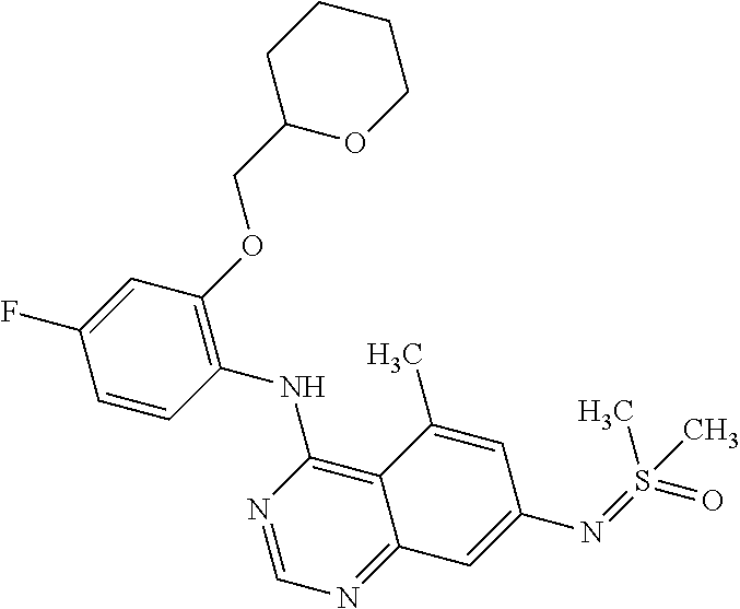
C1=CC(NC2=C3C(=NC=N2)C=C(N=S(=O)(C)C)C=C3C)=C(OCC2OCCCC2)C=C1F
